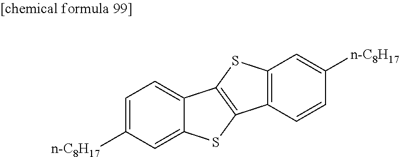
C1=C([n-C8H17])C=C2C(=C1)C1=C(S2)C2=C(S1)C=C([n-C8H17])C=C2
